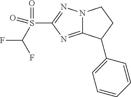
S(C1=NN2C(=N1)C(C1=CC=CC=C1)CC2)(C(F)F)(=O)=O
